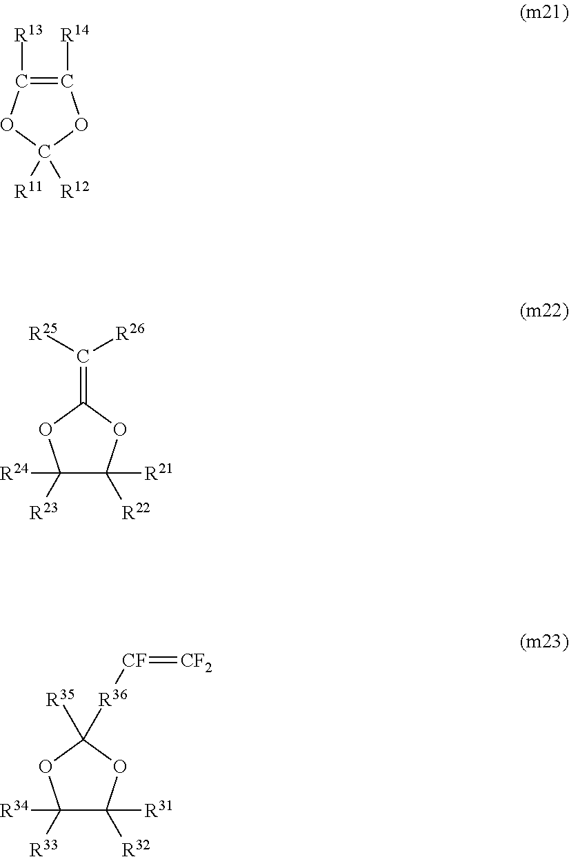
C1([R14])=C([R13])OC([R11])([R12])O1.C1([R23])([R24])C([R22])([R21])OC(=C([R25])[R26])O1.C1([R33])([R34])C([R32])([R31])OC([R35])([R36][CF]=[CF2])O1
